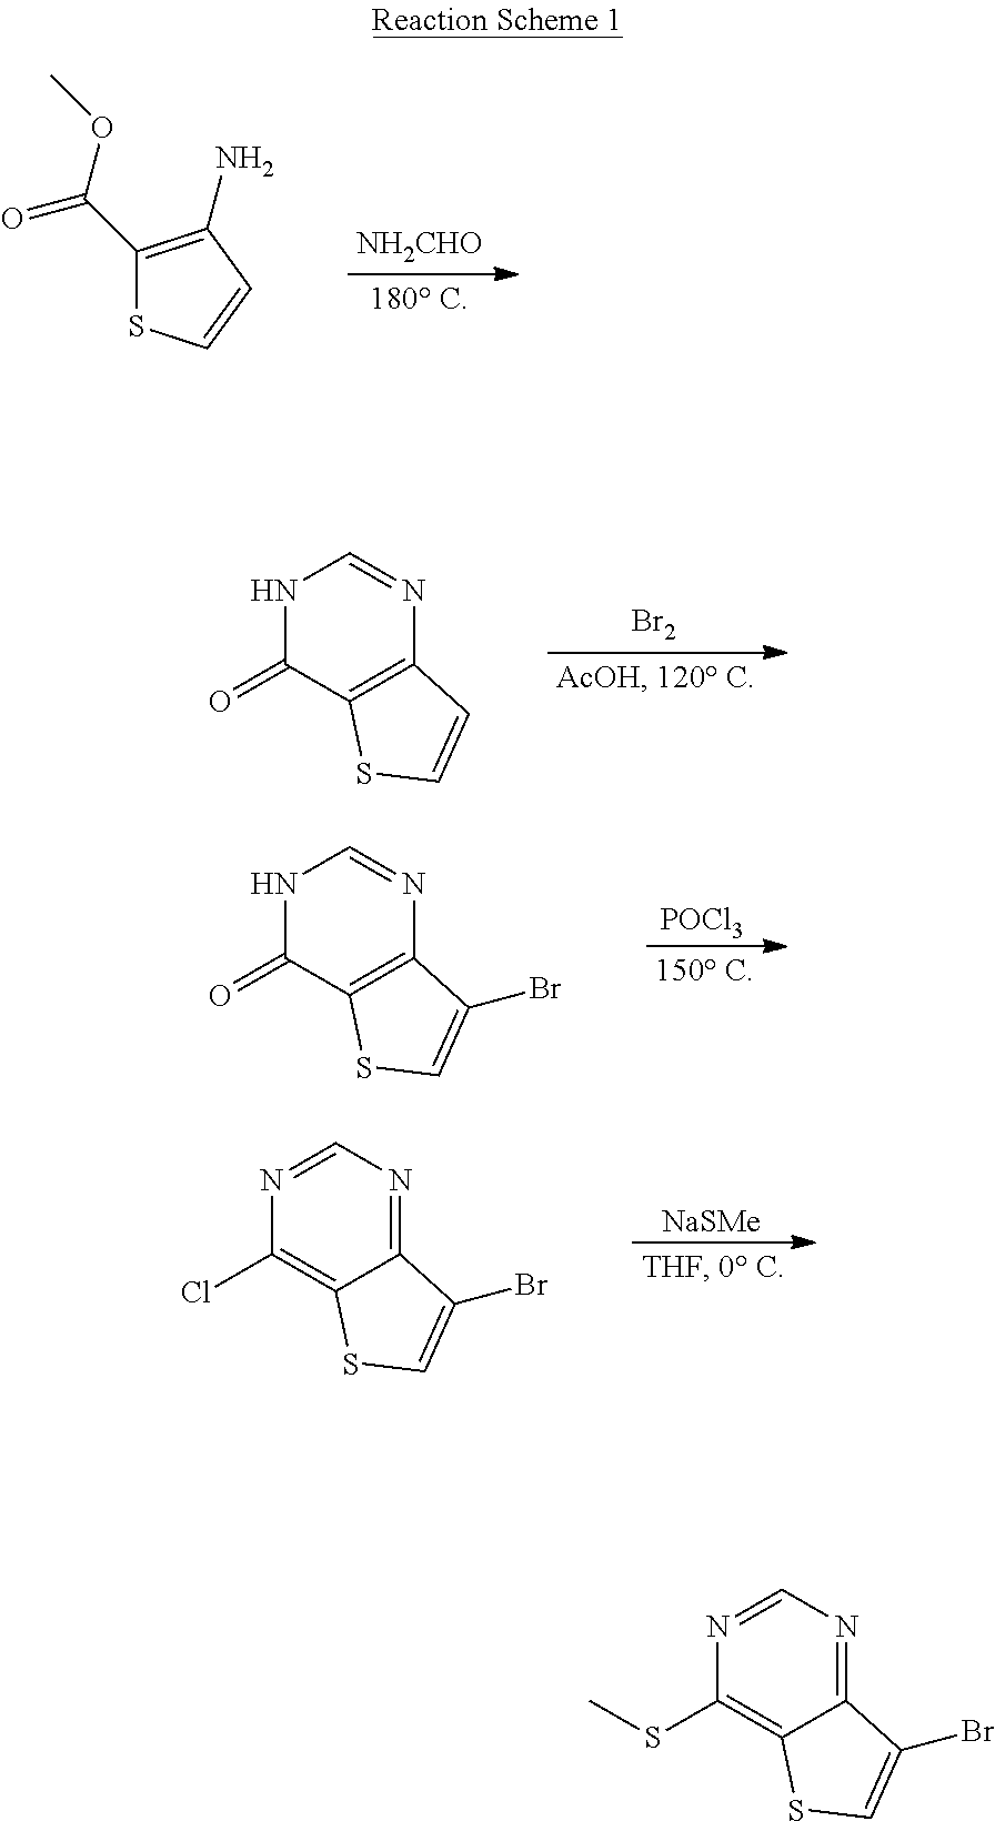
[NH2CHO].C1(C(OC)=O)=C(N)C=CS1.[Br2].N1C(=O)C2=C(N=C1)C=CS2.[POCl3].N1C(=O)C2=C(N=C1)C(Br)=CS2.[NaSMe].N1=CN=C2C(=C1Cl)SC=C2Br.N1=CN=C2C(=C1SC)SC=C2Br
